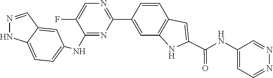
C1=NN=CC(NC(C2=CC3=C(C=C(C4=NC=C(F)C(NC5=CC=C6NN=CC6=C5)=N4)C=C3)N2)=O)=C1
